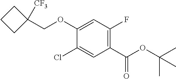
O(C1=CC(F)=C(C(OC(C)(C)C)=O)C=C1Cl)CC1([CF3])CCC1
